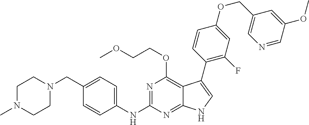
C1N(C)CCN(CC2=CC=C(NC3=NC(OCCOC)=C4C(=N3)NC=C4C3=C(F)C=C(OCC4=CN=CC(OC)=C4)C=C3)C=C2)C1
